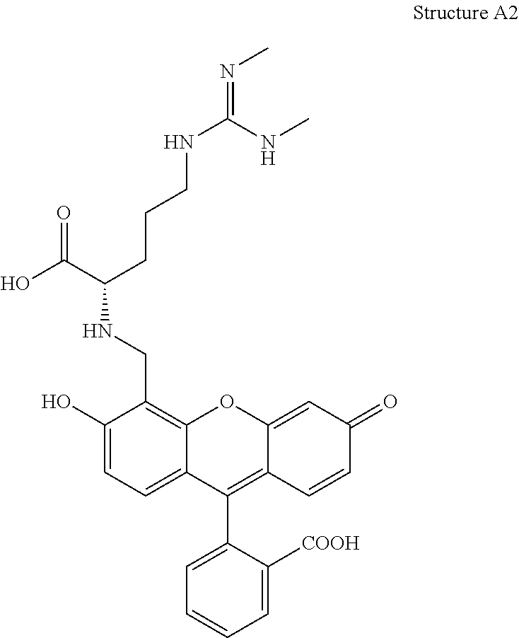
OC(C(CCCNC(NC)=NC)NCC1=C2C(=CC=C1O)C(C1=CC=CC=C1[COOH])=C1C(=CC(=O)C=C1)O2)=O
